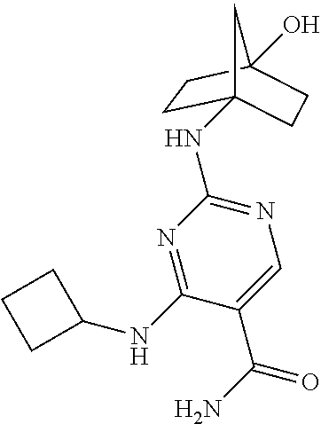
N1=C(NC2CCC2)C(C(N)=O)=CN=C1NC12CCC(O)(CC1)C2
